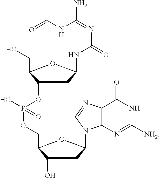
N1C([NH2])=NC2=C(C1=O)N=CN2C1CC(O)C(COP(O)(=O)OC2CC(NC(N=C(N)NC=O)=O)OC2CO)O1
